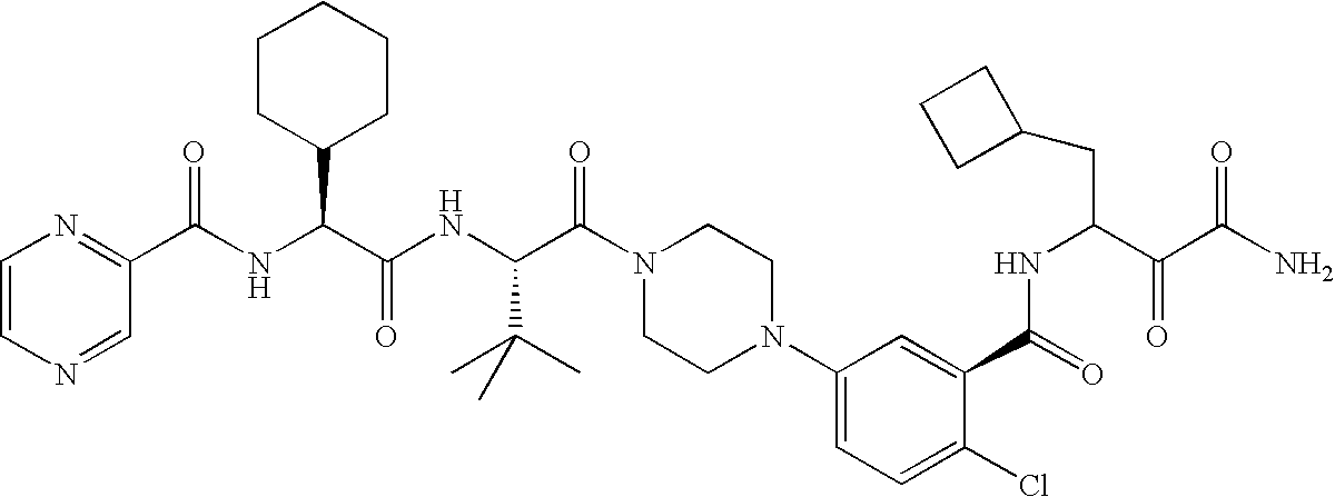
C1=CN=CC(C(NC(C(NC(C(N2CCN(C3=CC=C(Cl)C(C(=O)NC(C(C(N)=O)=O)CC4CCC4)=C3)CC2)=O)C(C)(C)C)=O)C2CCCCC2)=O)=N1
